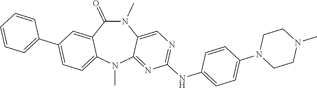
N1(C)C(=O)C2=CC(C3=CC=CC=C3)=CC=C2N(C)C2=NC(NC3=CC=C(N4CCN(C)CC4)C=C3)=NC=C12
